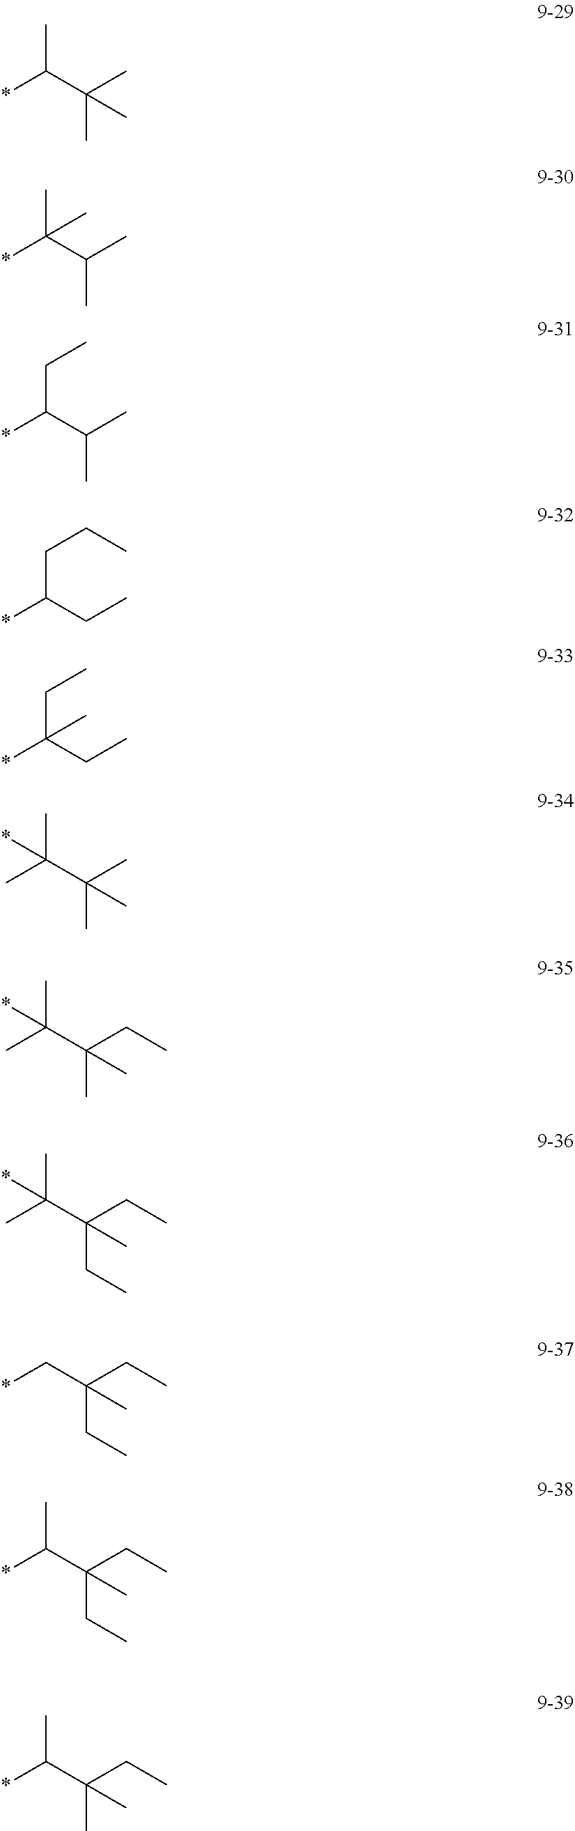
*C(C(C)(C)C)C.*C(C(C)C)(C)C.*C(C(C)C)CC.*C(CC)CCC.*C(CC)(CC)C.CC(C(C)(C)C)(C)*.CC(C(CC)(C)C)(C)*.CC(C(CC)(CC)C)(C)*.C(C(CC)(CC)C)*.C(C(CC)(CC)C)(*)C.C(C(CC)(C)C)(*)C
